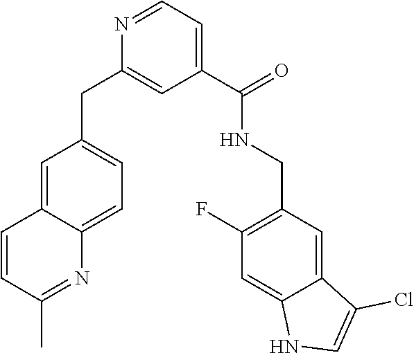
C1(C(NCC2=C(F)C=C3C(=C2)C(Cl)=CN3)=O)=CC=NC(CC2=CC=C3C(=C2)C=CC(C)=N3)=C1
